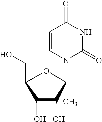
C1(O)C(O)C(C)(N2C(=O)NC(=O)C=C2)OC1CO
